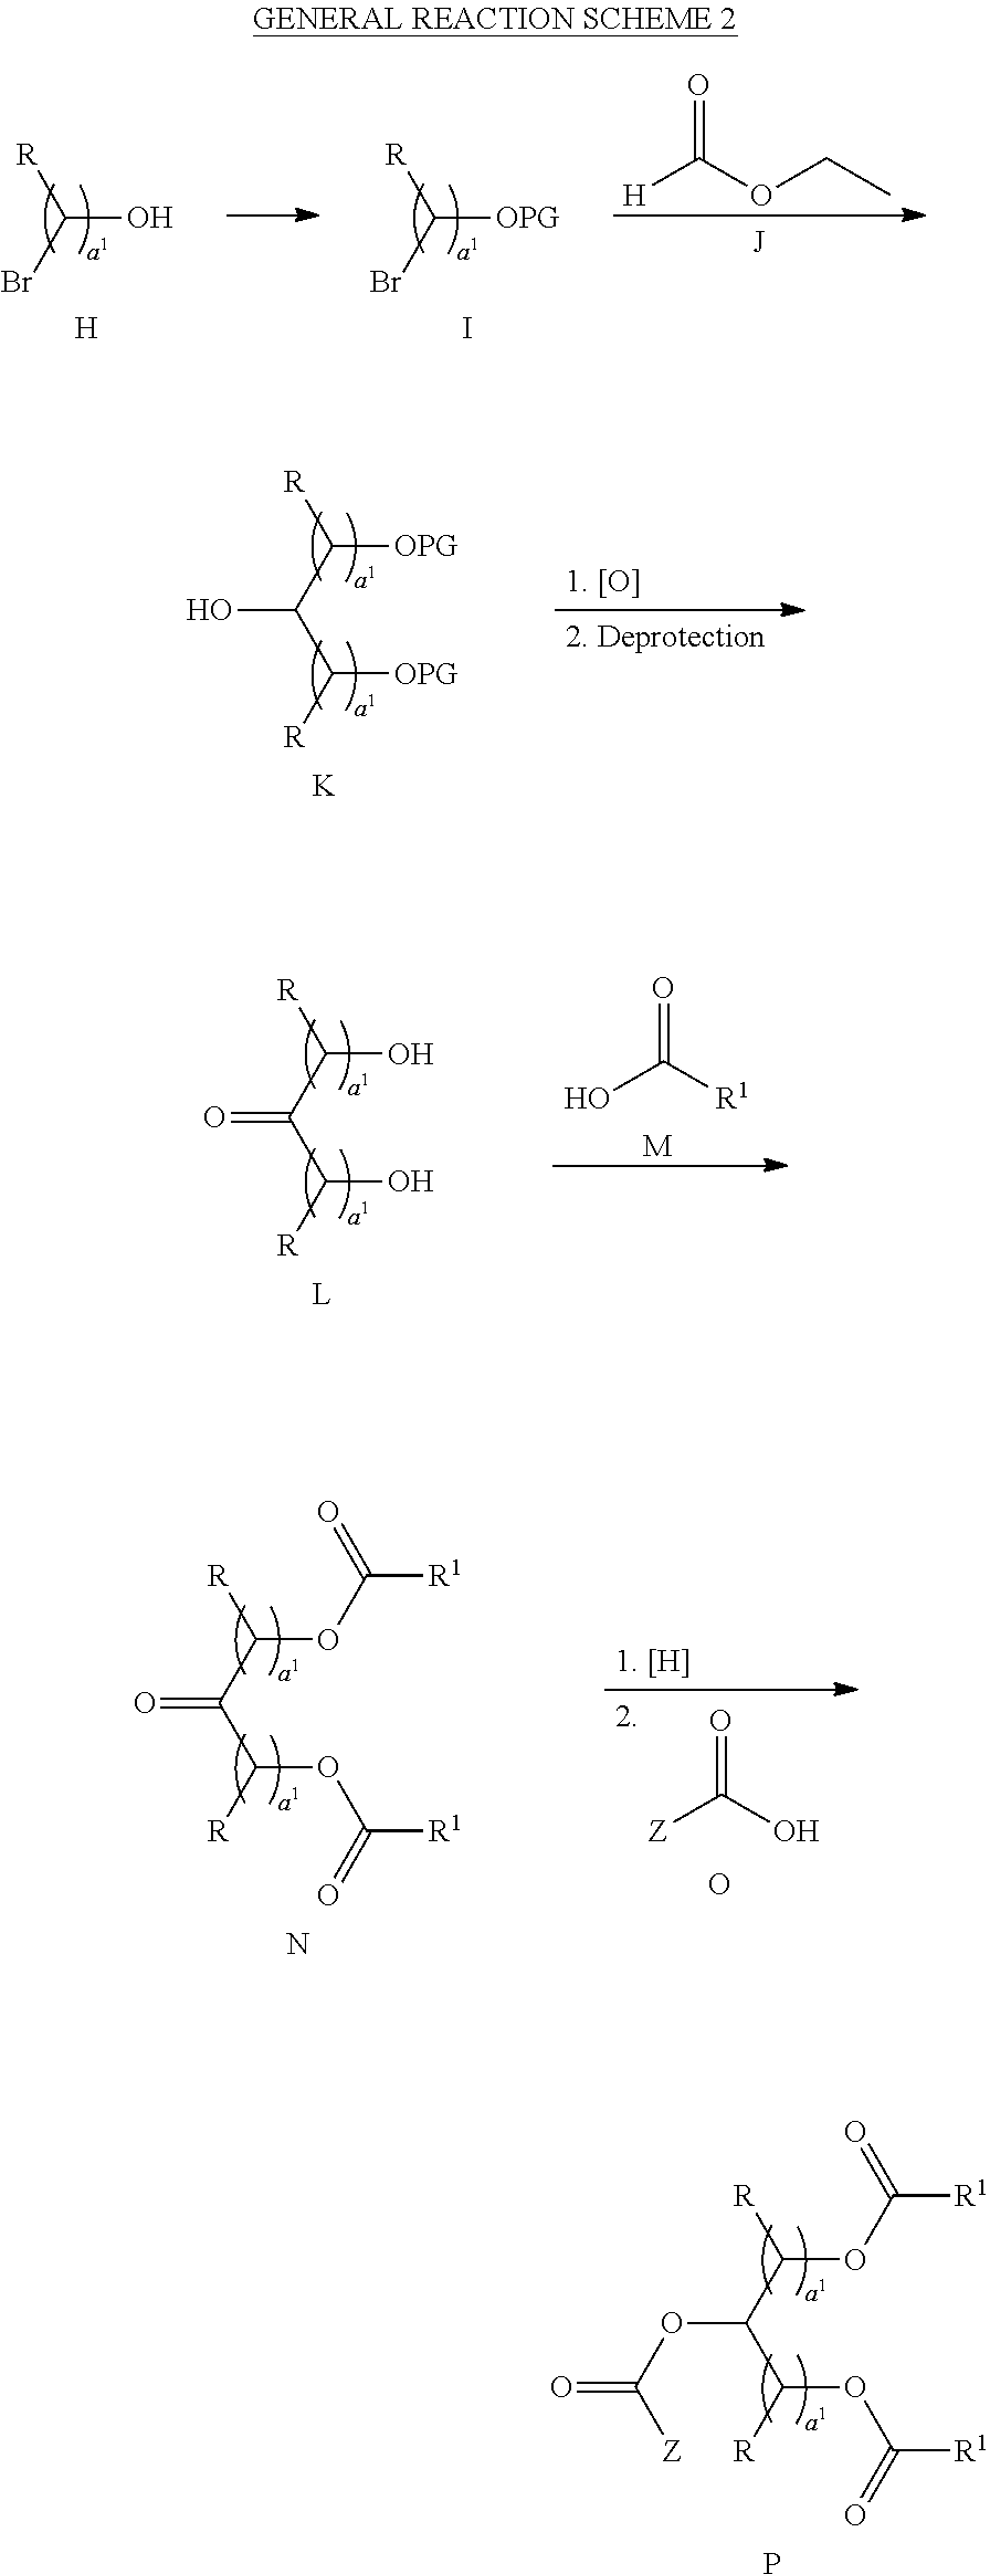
O=C(OCC)[H].C([OPG])(Br)[R].I.C(O)(Br)[R].[H].C([OPG])([R])C(C([OPG])[R])O.[K].C(O)([R])C(C(O)[R])=O.[L].O=C(O)[R1].[M].C(OC(=O)[R1])([R])C(C(OC(=O)[R1])[R])=O.N.O=C([Z])O.O.C(OC(=O)[R1])([R])C(C(OC(=O)[R1])[R])OC(=O)[Z].P
